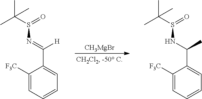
[CH3MgBr].N(=C([H])C1=CC=CC=C1[F3C])S(C(C)(C)C)=O.N(C(C)C1=CC=CC=C1[F3C])S(C(C)(C)C)=O
